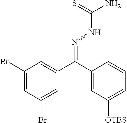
C1(Br)=CC(Br)=CC(C(C2=CC([OTBS])=CC=C2)=NNC(N)=S)=C1
